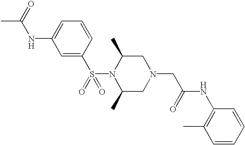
S(N1C(C)CN(CC(NC2=C(C)C=CC=C2)=O)CC1C)(=O)(C1=CC(NC(C)=O)=CC=C1)=O
